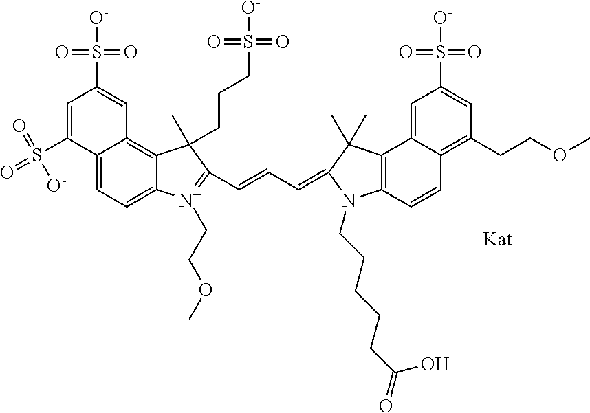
C12=CC=C3C(=C1C=C(S(=O)([O-])=O)C=C2S(=O)(=O)[O-])C(C)(CCCS([O-])(=O)=O)C(C=CC=C1C(C)(C)C2=C(C=CC4=C(CCOC)C=C(S([O-])(=O)=O)C=C42)N1CCCCCC(=O)O)=[N+]3CCOC
